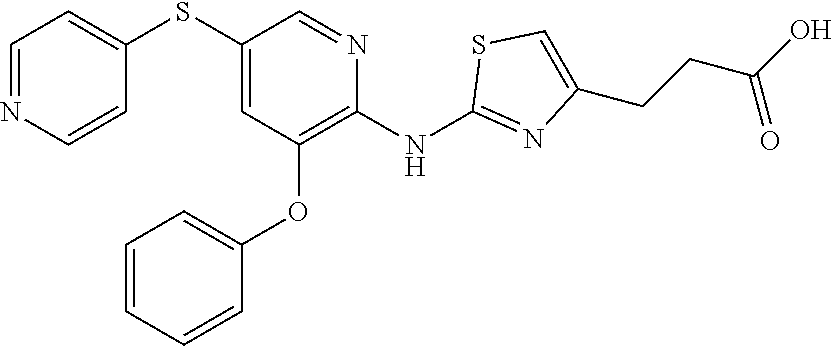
C1(SC2=CC=NC=C2)=CC(OC2=CC=CC=C2)=C(NC2=NC(CCC(O)=O)=CS2)N=C1
